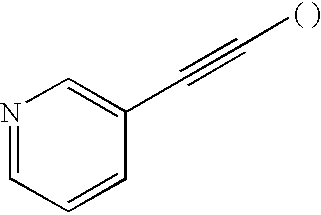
N1=CC=CC(C#C[( )])=C1
